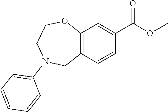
C12=C(C=CC(C(OC)=O)=C1)CN(C1=CC=CC=C1)CCO2
